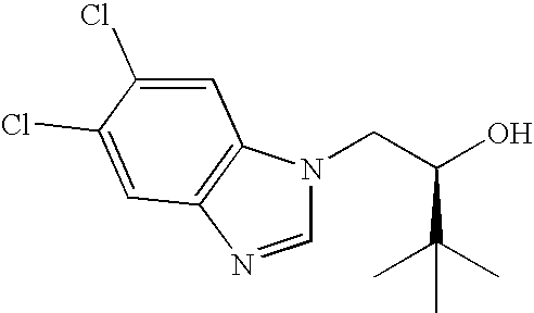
C(O)(C(C)(C)C)CN1C=NC2=C1C=C(Cl)C(Cl)=C2
